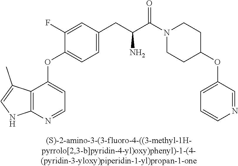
C1(F)=CC(CC(C(N2CCC(OC3=CC=CN=C3)CC2)=O)N)=CC=C1OC1=CC=NC2=C1C(C)=CN2
